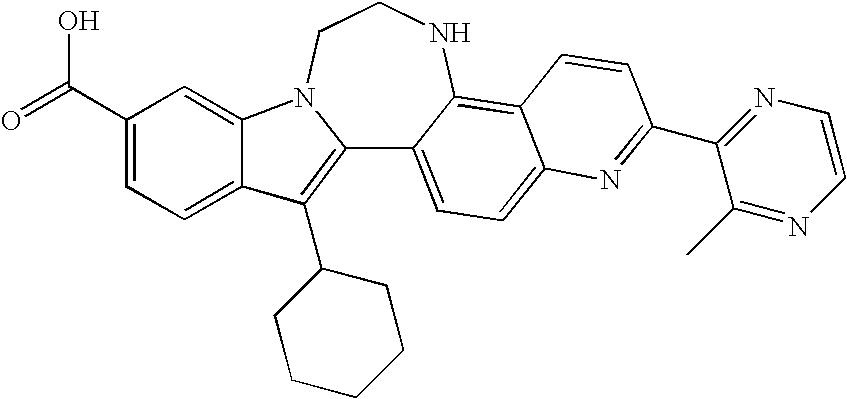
C12=C(C3CCCCC3)C3=CC=C(C(=O)O)C=C3N1CCNC1=C3C(=CC=C21)N=C(C1=NC=CN=C1C)C=C3
